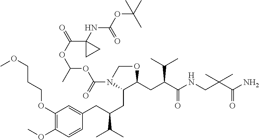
O(C(=O)C1(NC(=O)OC(C)(C)C)CC1)C(OC(N1C(CC(CC2=CC(OCCCOC)=C(OC)C=C2)C(C)C)C(CC(C(=O)NCC(C(=O)N)(C)C)C(C)C)OC1)=O)C
